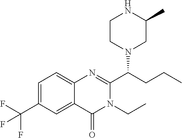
C1=C(C(F)(F)F)C=C2C(=C1)N=C(C(CCC)N1CC(C)NCC1)N(CC)C2=O
